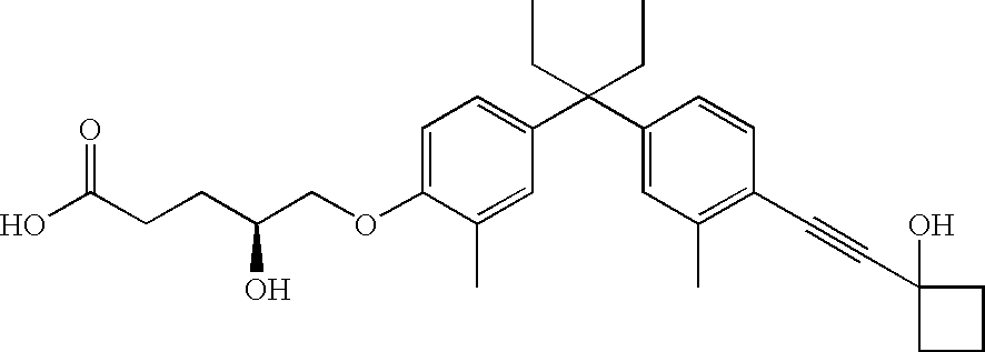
C1=C(OCC(O)CCC(O)=O)C(C)=CC(C(C2=CC(C)=C(C#CC3(O)CCC3)C=C2)(CC)CC)=C1
